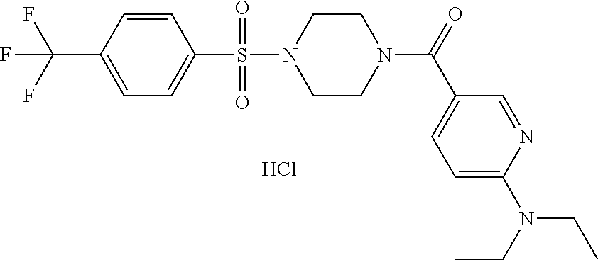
C1=CC(C(F)(F)F)=CC=C1S(N1CCN(C(=O)C2=CC=C(N(CC)CC)N=C2)CC1)(=O)=O.Cl
